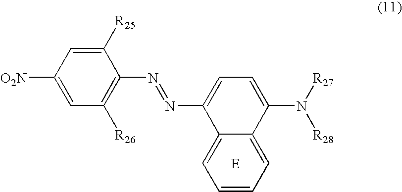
C1([R25])=CC([O2N])=CC([R26])=C1N=NC1=CC=C(N([R27])[R28])C2=CC=CC=C12.[E]
